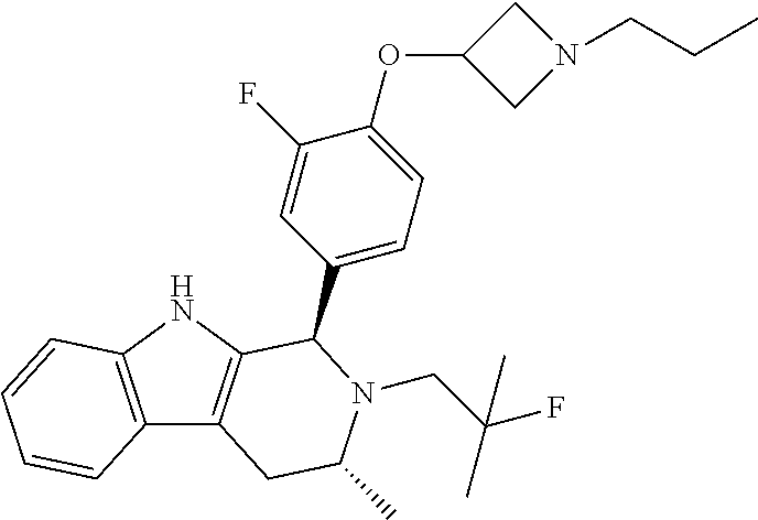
C12=C(NC3=C1CC(C)N(CC(F)(C)C)C3C1=CC=C(OC3CN(CCC)C3)C(F)=C1)C=CC=C2
